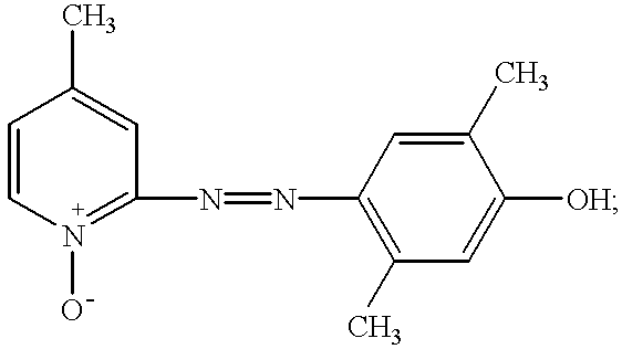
C1=CN(O)=C(N=NC2=C(C)C=C([OH])C(C)=C2)C=C1C
